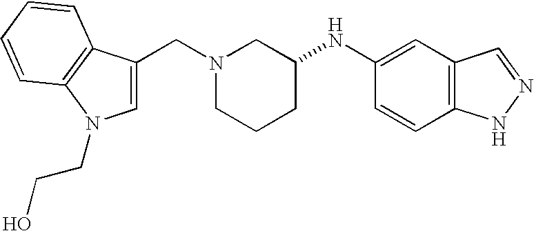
C12=C(C=CC(NC3CCCN(CC4=CN(CCO)C5=C4C=CC=C5)C3)=C1)NN=C2
